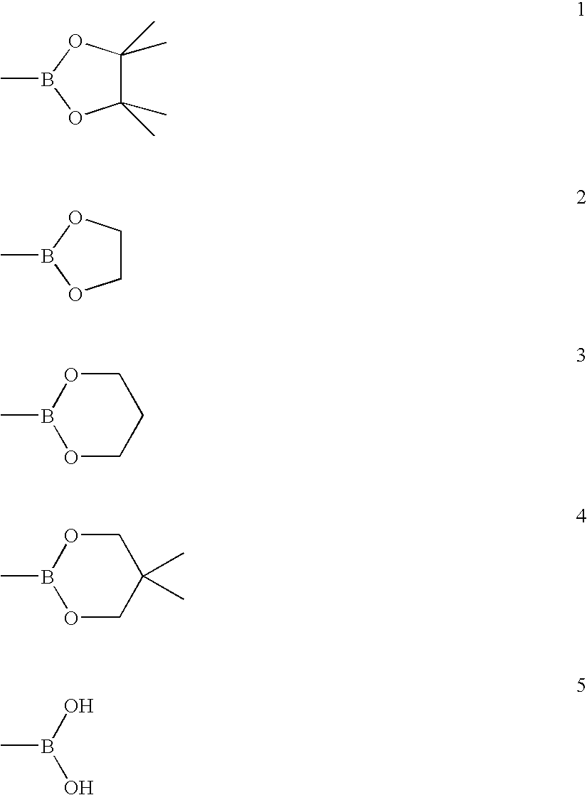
C1(C)(C)C(C)(C)OB(C)O1.C1COB(C)O1.C1OB(C)OCC1.C1OB(C)OCC1(C)C.CB(O)O
